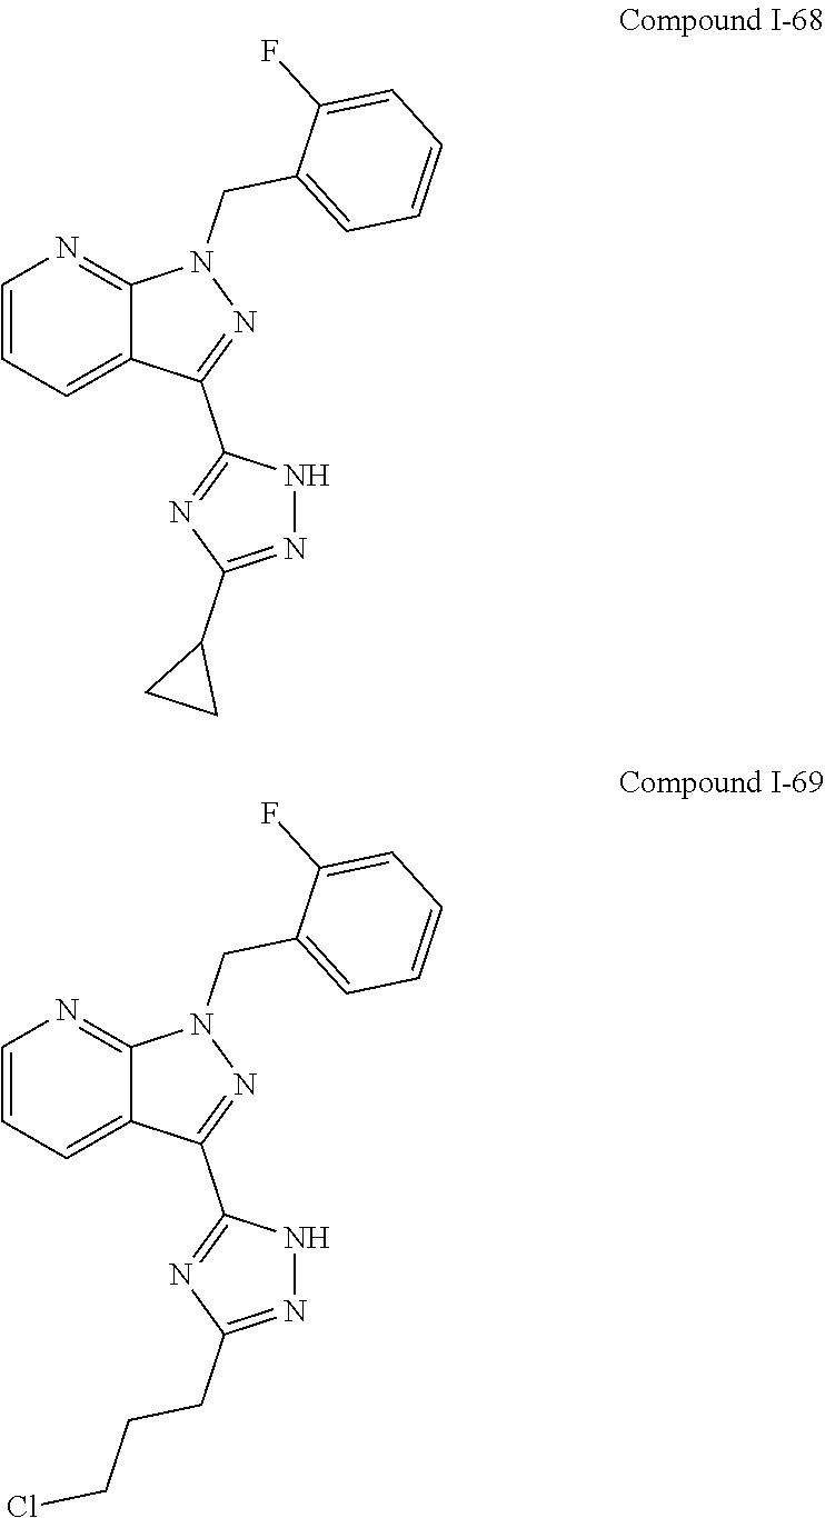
C1=CC=C2C(=N1)N(CC1=CC=CC=C1F)N=C2C1=NC(C2CC2)=NN1.C1=CC=C2C(=N1)N(CC1=CC=CC=C1F)N=C2C1=NC(CCCCl)=NN1
